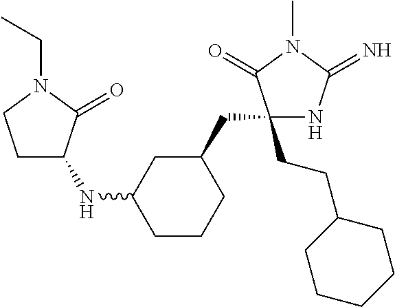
C1(CCC2CCCCC2)(CC2CC(NC3CCN(CC)C3=O)CCC2)NC(=N)N(C)C1=O
